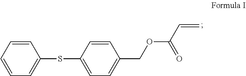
C(OCC1=CC=C(SC2=CC=CC=C2)C=C1)(C=C)=O
